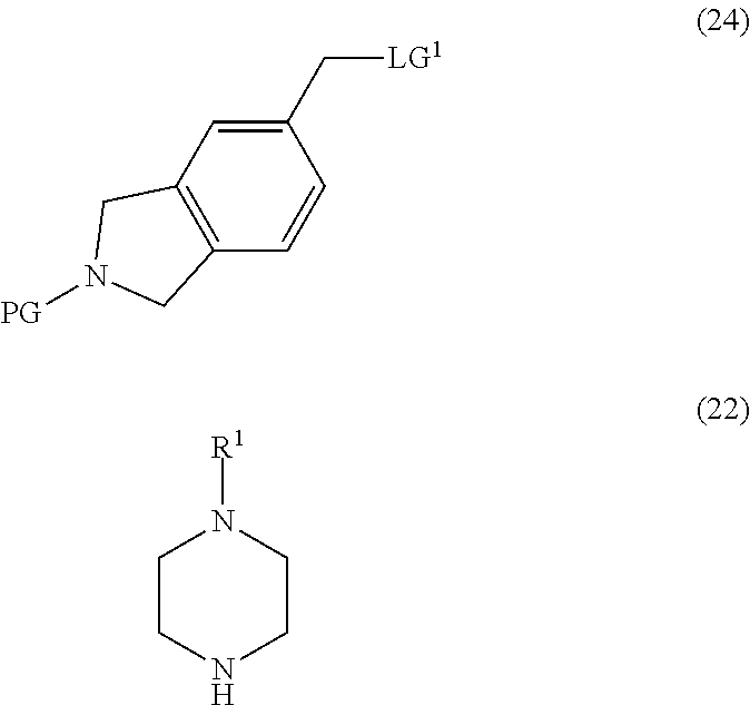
C12=C(C=CC(C[LG1])=C1)CN([PG])C2.C1CNCCN1[R1]
